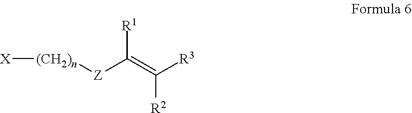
[X][(CH2)n][Z]C([R1])=C([R3])[R2]
